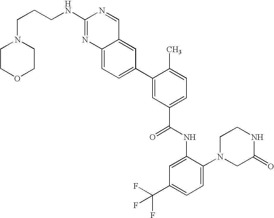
C12=CC=C(C3=CC(C(NC4=CC(C(F)(F)F)=CC=C4N4CC(=O)NCC4)=O)=CC=C3C)C=C1C=NC(NCCCN1CCOCC1)=N2
